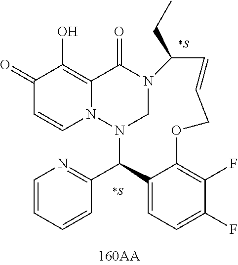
C1(=O)C=CN2C(=C1O)C(=O)N1CN2C(C2=NC=CC=C2)C2=CC=C(F)C(F)=C2OCC=CC1CC.[*S].[*S]
